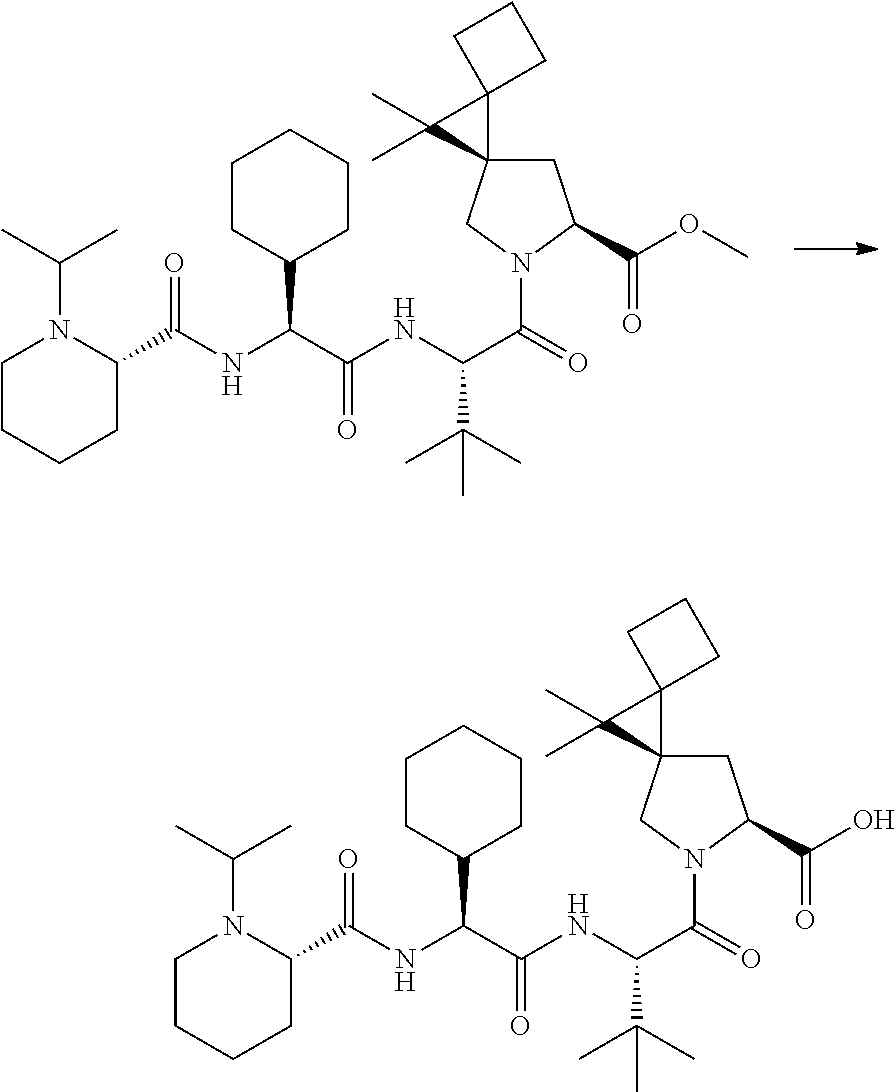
N(C(C(=O)N1CC2(CC1C(OC)=O)C1(C2(C)C)CCC1)C(C)(C)C)C(C(NC(C1N(C(C)C)CCCC1)=O)C1CCCCC1)=O.N(C(C(=O)N1CC2(CC1C(O)=O)C1(C2(C)C)CCC1)C(C)(C)C)C(C(NC(C1N(C(C)C)CCCC1)=O)C1CCCCC1)=O
